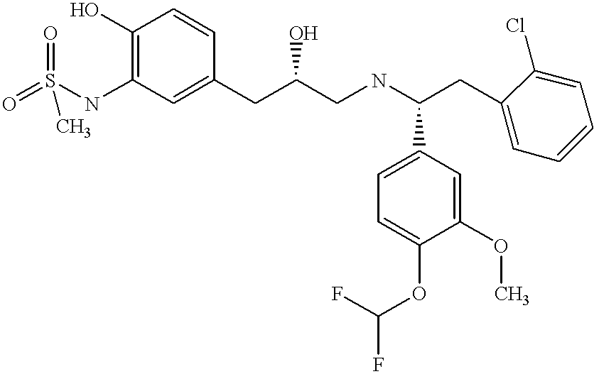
C1(O)=C(NS(=O)(=O)C)C=C(CC(CNC(CC2=CC=CC=C2Cl)C2=CC=C(OC(F)F)C(OC)=C2)O)C=C1
